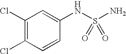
C1(Cl)=C(Cl)C=CC(NS(N)(=O)=O)=C1
